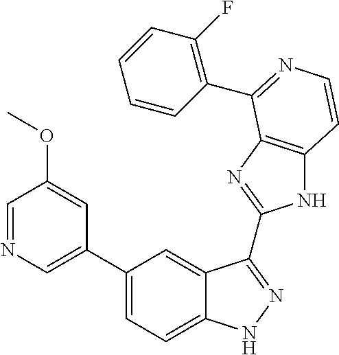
C1(C2=CN=CC(OC)=C2)=CC=C2C(=C1)C(C1=NC3=C(N1)C=CN=C3C1=C(F)C=CC=C1)=NN2
